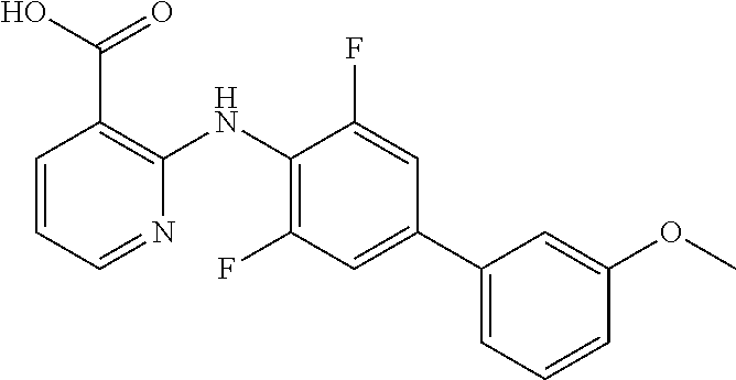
C1(NC2=C(C(O)=O)C=CC=N2)=C(F)C=C(C2=CC=CC(OC)=C2)C=C1F
